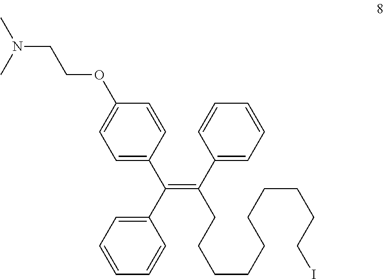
N(CCOC1=CC=C(C(C2=CC=CC=C2)=C(C2=CC=CC=C2)CCCCCCCCCCI)C=C1)(C)C
